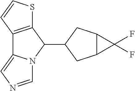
C12C(CC(C3C4=C(C5=CN=CN35)C=CS4)C1)C2(F)F
